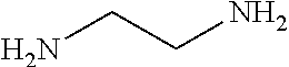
C(N)CN
